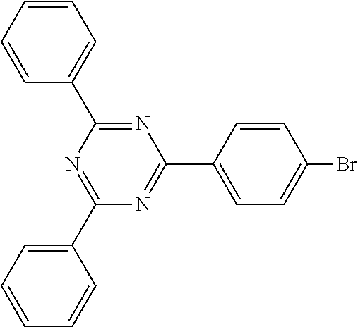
BrC1=CC=C(C2=NC(C3=CC=CC=C3)=NC(C3=CC=CC=C3)=N2)C=C1
